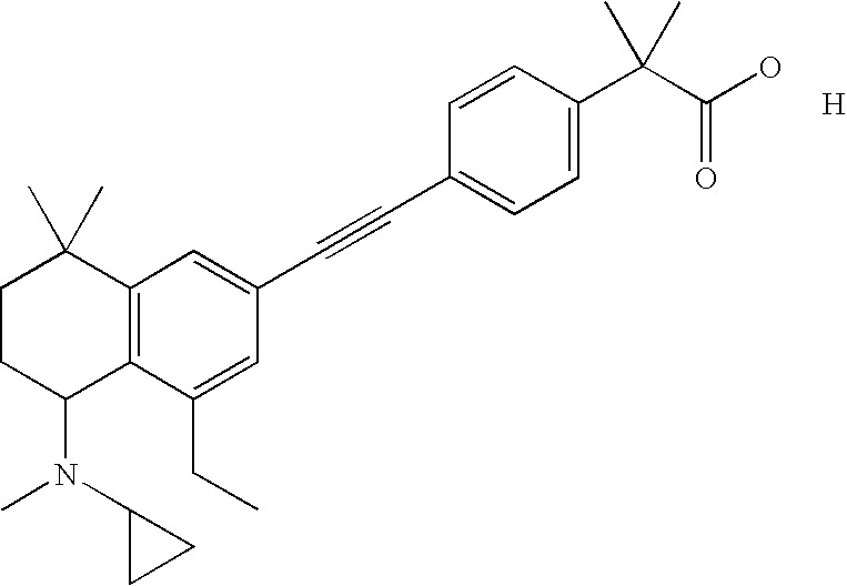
C1=C(C(C(O)=O)(C)C)C=CC(C#CC2=CC3=C(C(CC)=C2)C(N(C2CC2)C)CCC3(C)C)=C1.[H]
